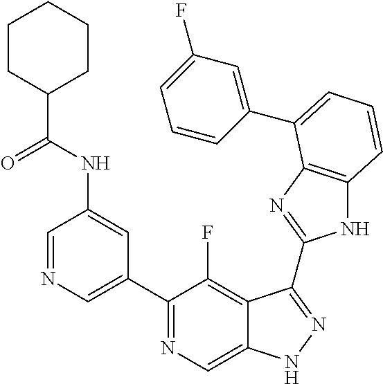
C1=NC=C(C2=NC=C3C(=C2F)C(C2=NC4=C(N2)C=CC=C4C2=CC(F)=CC=C2)=NN3)C=C1NC(C1CCCCC1)=O
